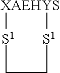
[S1]1CC[S1][XAEHYS]1
